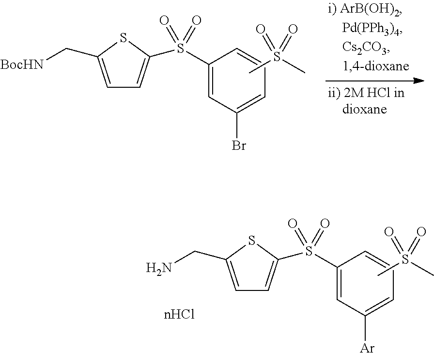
CS(C)(=O)=O.C1=C(C[BocHN])SC(S(C2=CC(Br)=CC=C2)(=O)=O)=C1.CS(C)(=O)=O.C1=C(CN)SC(S(C2=CC([Ar])=CC=C2)(=O)=O)=C1
